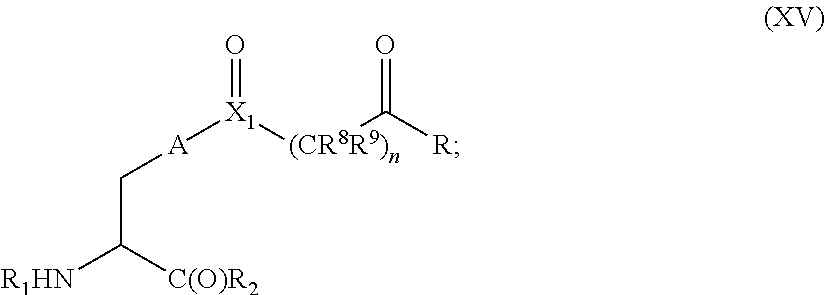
C(C([R1HN])[C(O)R2])[A][X1](=O)[(CR8R9)n]C([R])=O
